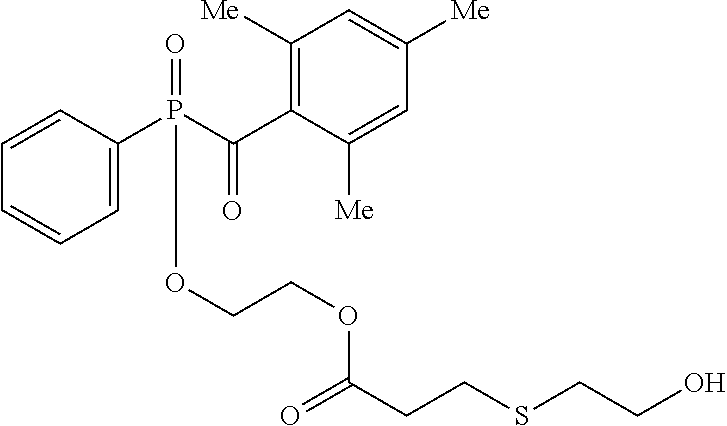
P(C1=CC=CC=C1)(C(C1=C([Me])C=C([Me])C=C1[Me])=O)(=O)OCCOC(CCSCCO)=O
